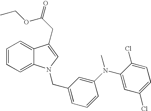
C1=CC=C2C(=C1)C(CC(OCC)=O)=CN2CC1=CC=CC(N(C2=CC(Cl)=CC=C2Cl)C)=C1
